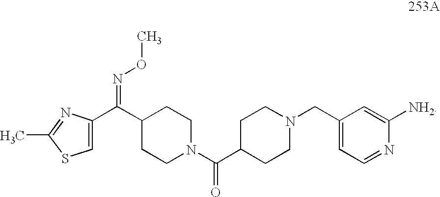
C1=C(C(C2CCN(C(C3CCN(CC4=CC=NC([NH2])=C4)CC3)=O)CC2)=NOC)N=C(C)S1
